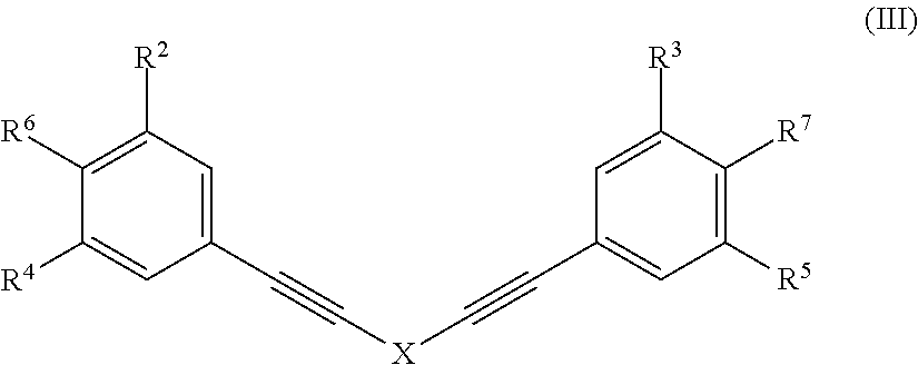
C1(C#C[X]C#CC2=CC([R5])=C([R7])C([R3])=C2)=CC([R2])=C([R6])C([R4])=C1
